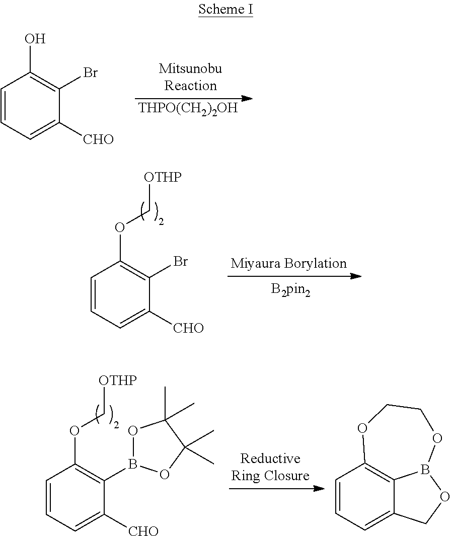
C1=CC=C([CHO])C(Br)=C1O.[THPO(CH2)2OH].C1=CC=C([CHO])C(Br)=C1OC[OTHP].C1=CC=C([CHO])C(B2OC(C)(C)C(C)(C)O2)=C1OC[OTHP].C1=CC=C2C3=C1OCCOB3OC2
